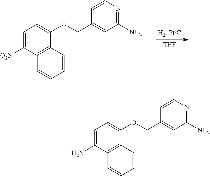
[THF].C12=C(C([O2N])=CC=C1OCC1=CC(N)=NC=C1)C=CC=C2.C12=C(C(N)=CC=C1OCC1=CC(N)=NC=C1)C=CC=C2
